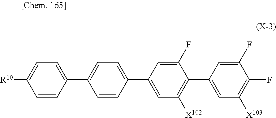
C1=CC(C2=CC([X102])=C(C3=CC([X103])=C(F)C(F)=C3)C(F)=C2)=CC=C1C1=CC=C([R10])C=C1
